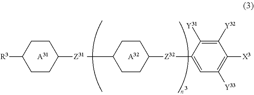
[R3]C1CCC([Z31])CC1.[A31].CC1CCC([Z32]C2=CC([Y33])=C([X3])C([Y32])=C2[Y31])CC1.[A32]
